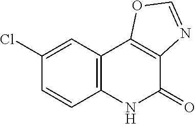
C12=C(C3=C(C(=O)N1)N=CO3)C=C(Cl)C=C2
